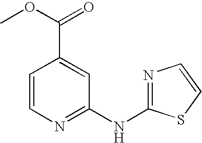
C1=CN=C(NC2=NC=CS2)C=C1C(OC)=O
